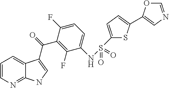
C1=CN=C2C(=C1)C(C(=O)C1=C(F)C(NS(C3=CC=C(C4=CN=CO4)S3)(=O)=O)=CC=C1F)=CN2
